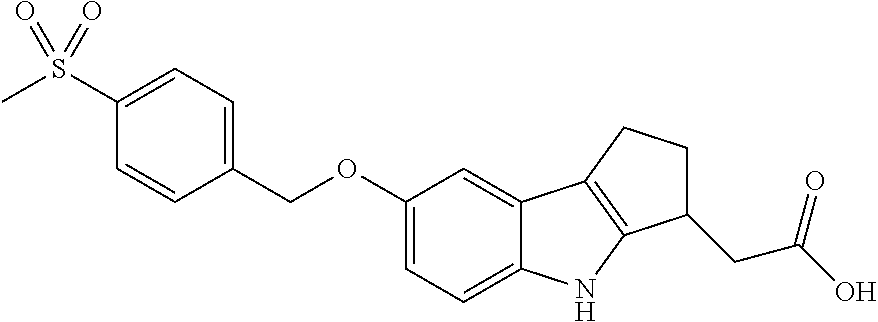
C1=C(S(=O)(C)=O)C=CC(COC2=CC=C3C(=C2)C2=C(N3)C(CC(O)=O)CC2)=C1
